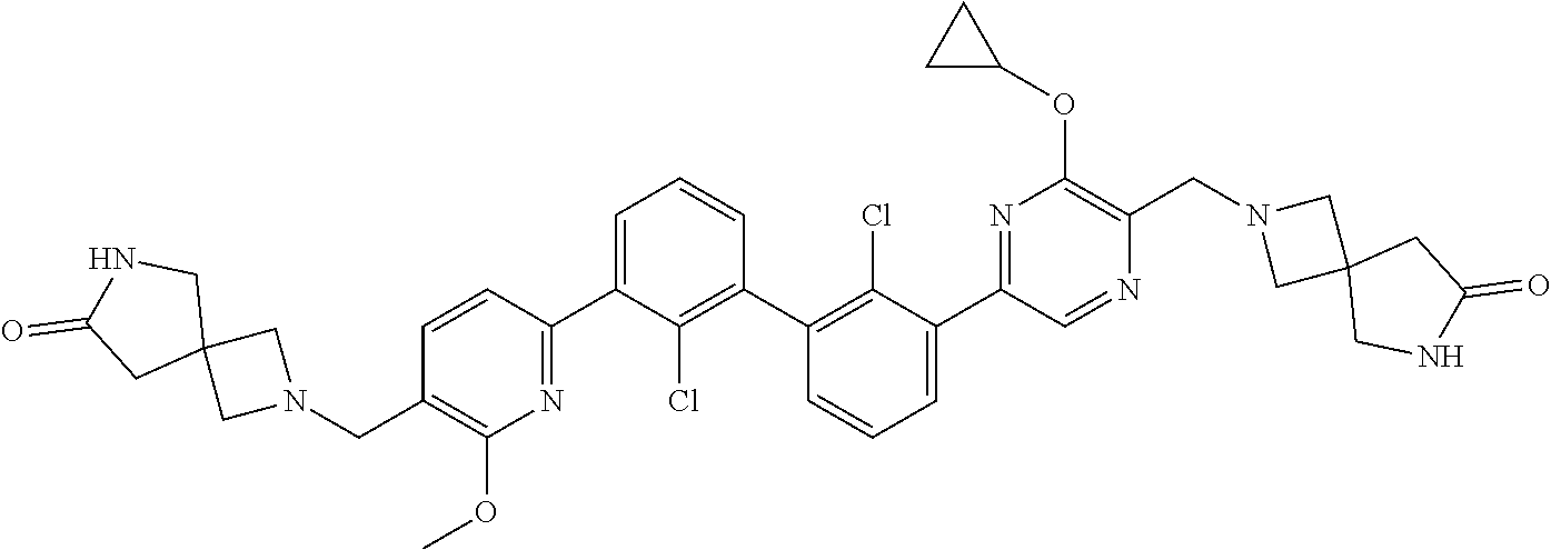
C1(C2=NC(OC)=C(CN3CC4(C3)CNC(=O)C4)C=C2)=CC=CC(C2=C(Cl)C(C3=NC(OC4CC4)=C(CN4CC5(C4)CNC(=O)C5)N=C3)=CC=C2)=C1Cl
